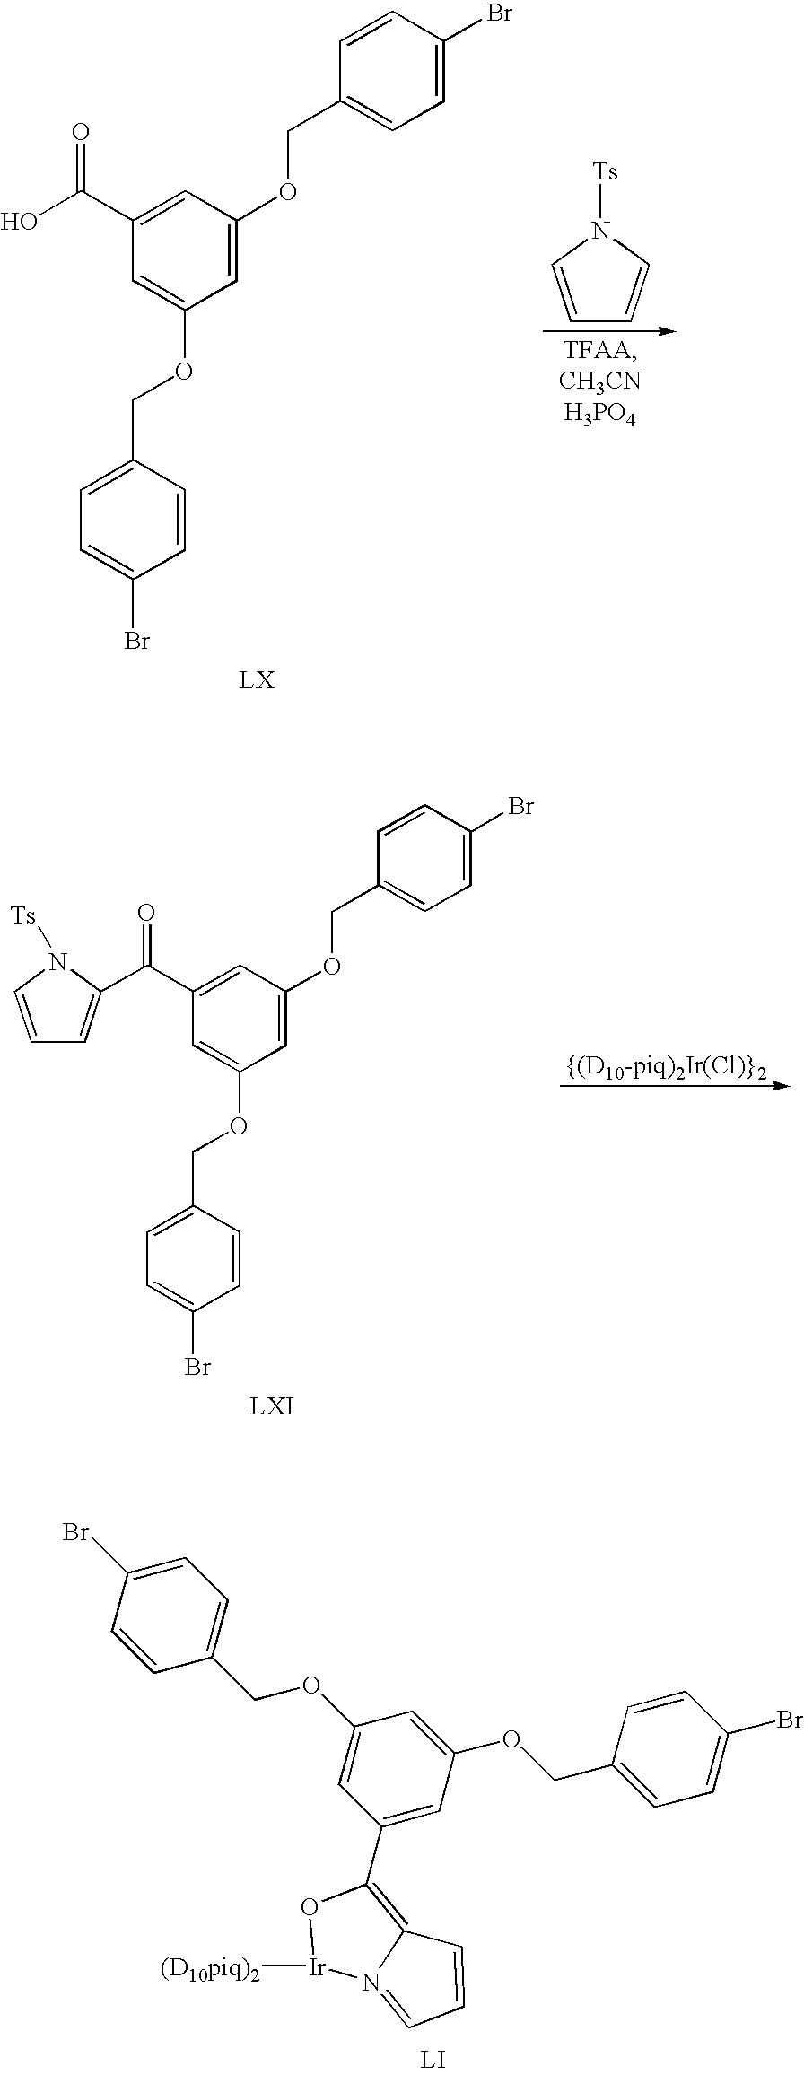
C1=CN([Ts])C=C1.C1=C(OCC2=CC=C(Br)C=C2)C=C(OCC2=CC=C(Br)C=C2)C=C1C(O)=O.C1=CC(COC2=CC(C3=C4N(=CC=C4)[Ir]([(D10piq)2])O3)=CC(OCC3=CC=C(Br)C=C3)=C2)=CC=C1Br.C1=C(OCC2=CC=C(Br)C=C2)C=C(OCC2=CC=C(Br)C=C2)C=C1C(=O)C1=CC=CN1[Ts]
